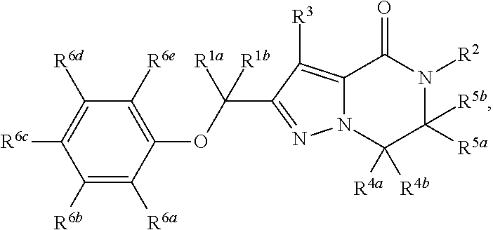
C12=C([R3])C(C(OC3=C([R6e])C([R6d])=C([R6c])C([R6b])=C3[R6a])([R1a])[R1b])=NN1C([R4a])([R4b])C([R5b])([R5a])N([R2])C2=O
